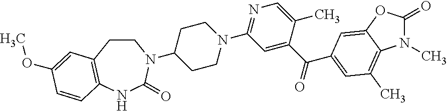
C1CC2=C(NC(=O)N1C1CCN(C3=NC=C(C)C(C(=O)C4=CC(C)=C5C(=C4)OC(=O)N5C)=C3)CC1)C=CC(OC)=C2
